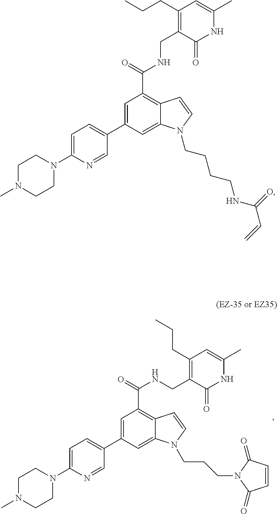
C1=C(C2=CC=C(N3CCN(C)CC3)N=C2)C=C2C(=C1C(=O)NCC1=C(CCC)C=C(C)NC1=O)C=CN2CCCN1C(=O)C=CC1=O.C1=C(C2=CC=C(N3CCN(C)CC3)N=C2)C=C2C(=C1C(=O)NCC1=C(CCC)C=C(C)NC1=O)C=CN2CCCCNC(C=C)=O
